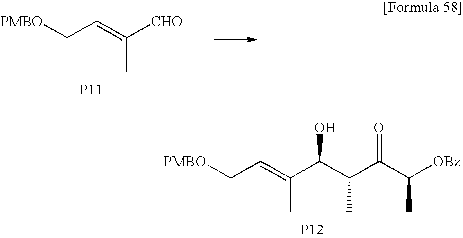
C(=C([CHO])C)C[PMBO].[P11].C(=C(C(C(C(C([OBz])C)=O)C)O)C)C[PMBO].[P12]
